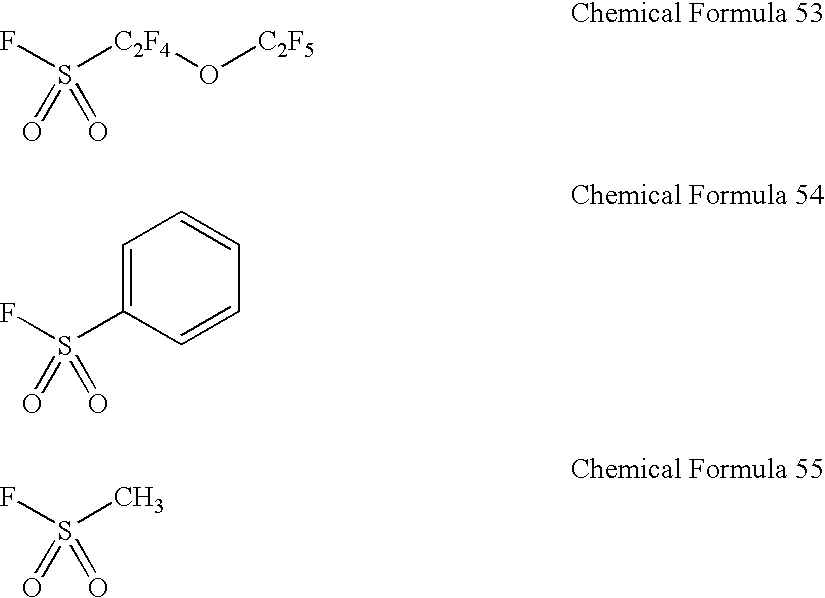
FS([C2F4]O[C2F5])(=O)=O.C1=C(S(F)(=O)=O)C=CC=C1.CS(F)(=O)=O
